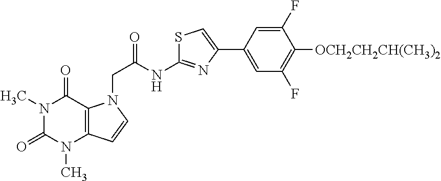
C1=C(C2=CSC(NC(CN3C4=C(C=C3)N(C)C(=O)N(C)C4=O)=O)=N2)C=C(F)C([OCH2CH2CH(CH3)2])=C1F
